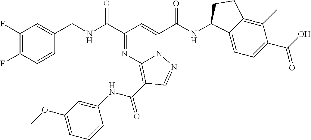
C1(F)=C(F)C=CC(CNC(C2=NC3=C(C(NC4=CC(OC)=CC=C4)=O)C=NN3C(C(NC3C4=CC=C(C(O)=O)C(C)=C4CC3)=O)=C2)=O)=C1
